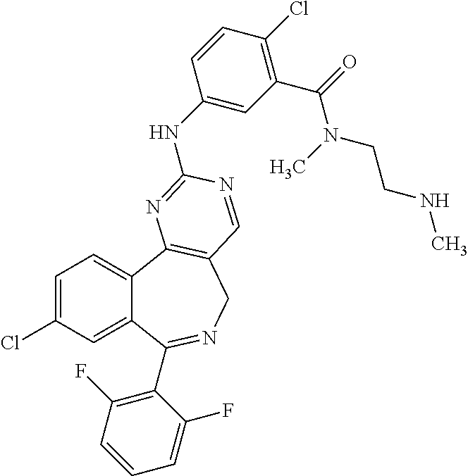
C1=C(Cl)C=C2C(=C1)C1=C(CN=C2C2=C(F)C=CC=C2F)C=NC(NC2=CC(C(N(C)CCNC)=O)=C(Cl)C=C2)=N1
